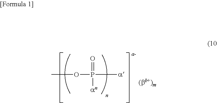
COP([a])(=O)[an]
